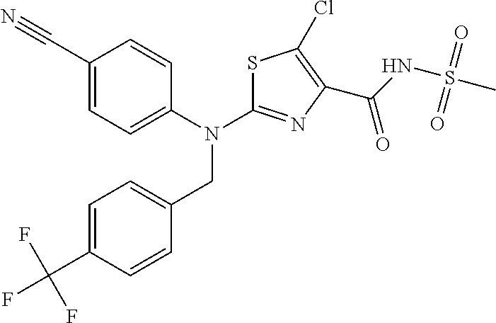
C1(C#N)=CC=C(N(C2=NC(C(NS(C)(=O)=O)=O)=C(Cl)S2)CC2=CC=C(C(F)(F)F)C=C2)C=C1
